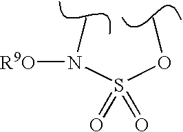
S(=O)(OC)(N(C)[R9O])=O
